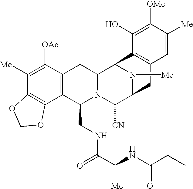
C1([Me])=C([OAc])C2=C(C3=C1OCO3)C(CNC(=O)C([Me])NC(CC)=O)N1C(C2)C2N([Me])C(C1[CN])CC1=C2C(O)=C([OMe])C([Me])=C1
